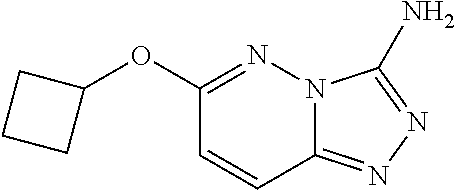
N12C(=NN=C1N)C=CC(OC1CCC1)=N2
